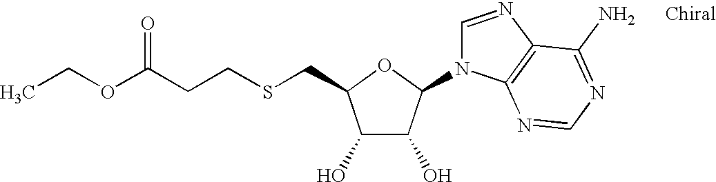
C1(O)C(O)C(N2C=NC3=C2N=CN=C3N)OC1CSCCC(OCC)=O
